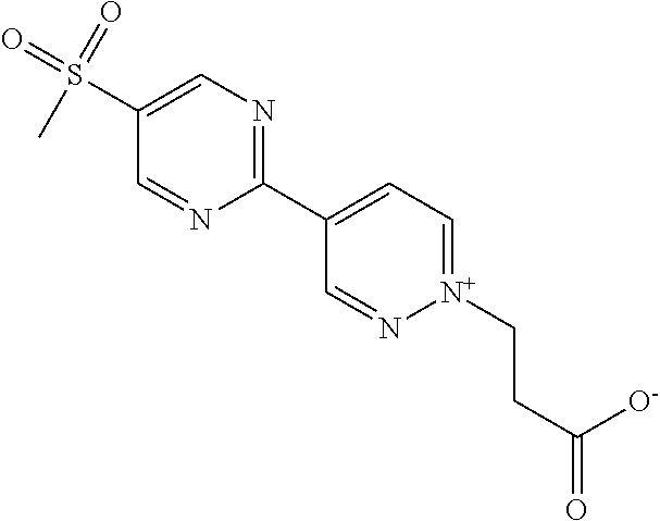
C1(S(=O)(=O)C)=CN=C(C2=CC=[N+](CCC(=O)[O-])N=C2)N=C1
